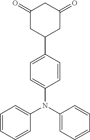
C1(=O)CC(C2=CC=C(N(C3=CC=CC=C3)C3=CC=CC=C3)C=C2)CC(=O)C1
